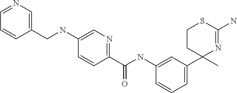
C1(C)(C2=CC=CC(NC(C3=NC=C(NCC4=CN=CC=C4)C=C3)=O)=C2)N=C(N)SCC1
